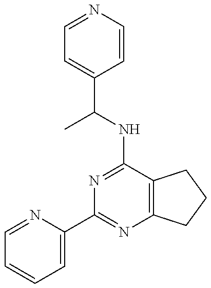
C1=NC(C2=NC3=C(C(NC(C4=CC=NC=C4)C)=N2)CCC3)=CC=C1
